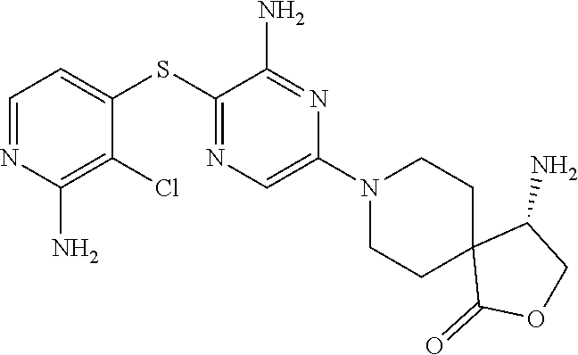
S(C1=NC=C(N2CCC3(CC2)C(=O)OCC3N)N=C1N)C1=CC=NC(N)=C1Cl
